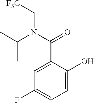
C1=C(C(N(C(C)C)C[F3C])=O)C(O)=CC=C1F
